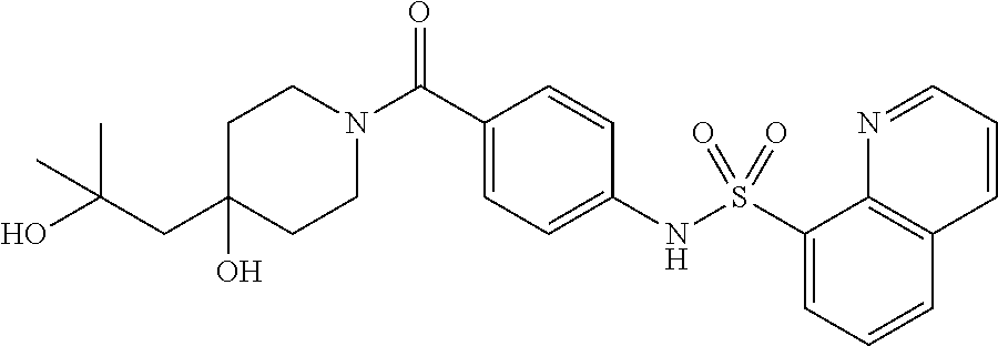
C1CN(C(C2=CC=C(NS(=O)(=O)C3=CC=CC4=C3N=CC=C4)C=C2)=O)CCC1(O)CC(O)(C)C
